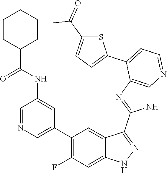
C1=NC=C(C2=C(F)C=C3C(=C2)C(C2=NC4=C(N2)N=CC=C4C2=CC=C(C(C)=O)S2)=NN3)C=C1NC(=O)C1CCCCC1
